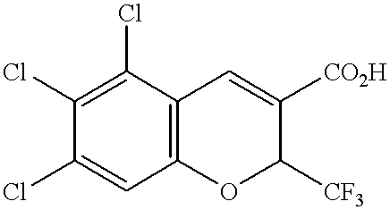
C1(Cl)=CC2=C(C(Cl)=C1Cl)C=C([CO2H])C([CF3])O2
